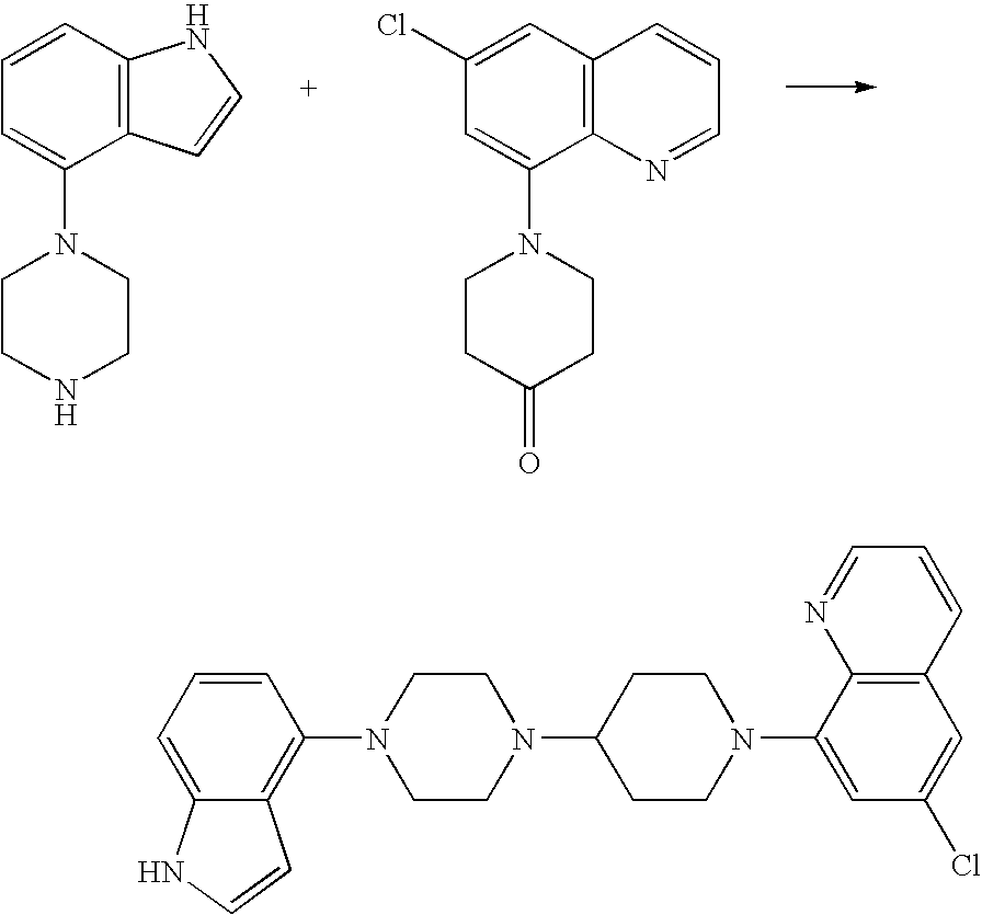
C1=CC2=C(C(N3CCNCC3)=C1)C=CN2.C1(Cl)=CC2=C(C(N3CCC(=O)CC3)=C1)N=CC=C2.C1=CC=C2C(=C1N1CCN(C3CCN(C4=CC(Cl)=CC5=C4N=CC=C5)CC3)CC1)C=CN2
